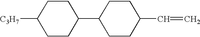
C1CC([C3H7])CCC1C1CCC(C=C)CC1
